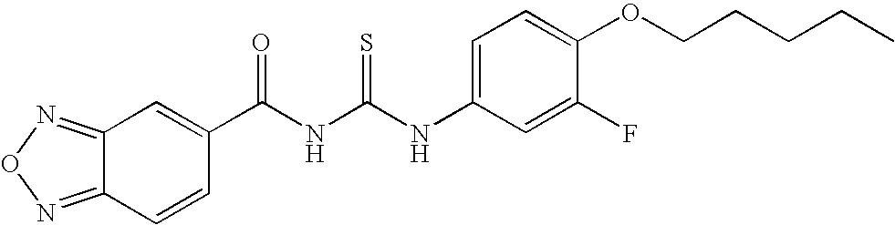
C(NC(NC1=CC=C(OCCCCC)C(F)=C1)=S)(=O)C1=CC2=NON=C2C=C1
